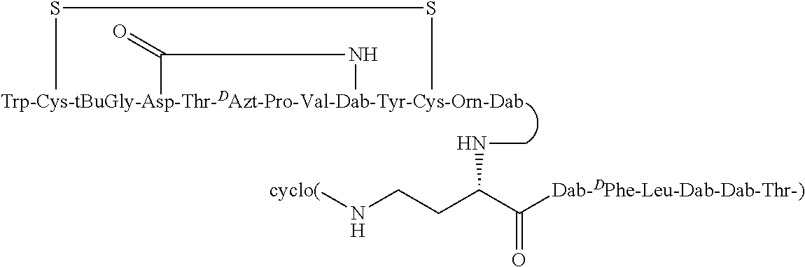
[Trp-Cys-tBuGly-Asp-Thr-DAzt-Pro-Val-Dab-Tyr-Cys-Orn-Dab]12(C(=O)N1)CSSC2.N(CCC(C([Dab-DPhe-Leu-Dab-Dab-Thr-)])=O)NC)[cyclo(]
